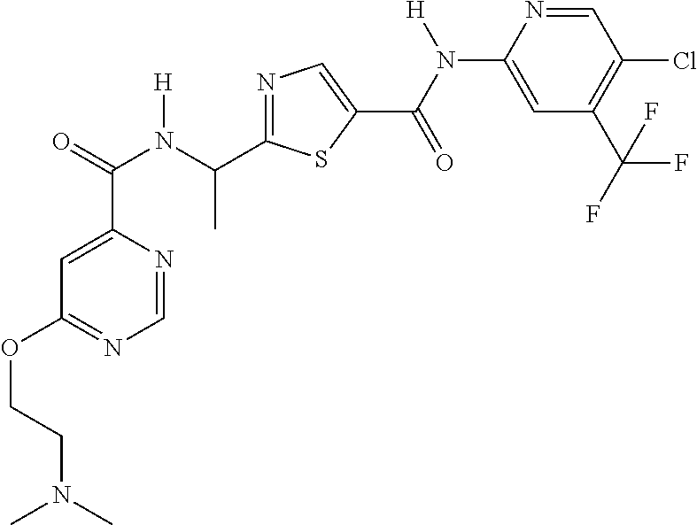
O(C1=NC=NC(C(=O)N(C(C2=NC=C(C(N([H])C3=CC(C(F)(F)F)=C(Cl)C=N3)=O)S2)C)[H])=C1)CCN(C)C
